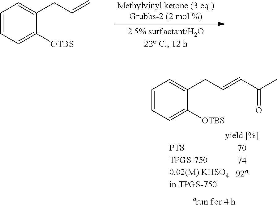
C1=CC=C([OTBS])C(CC=C)=C1.C1=CC=C([OTBS])C(CC=CC(C)=O)=C1
